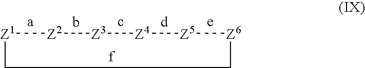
[Z1]1[Z2][Z3][Z4][Z5][Z6]CC1
